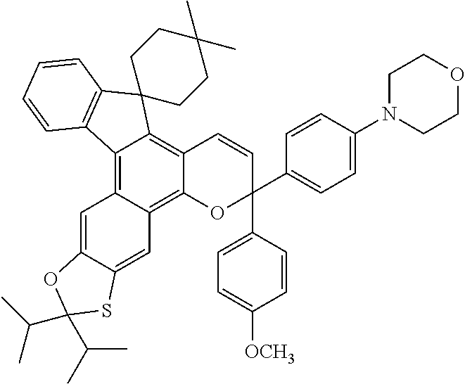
C12=C3C(=C4C(=C1C=CC(C1=CC=C([OCH3])C=C1)(C1=CC=C(N5CCOCC5)C=C1)O2)C1(C2=C4C=CC=C2)CCC(C)(C)CC1)C=C1C(=C3)SC(C(C)C)(C(C)C)O1
